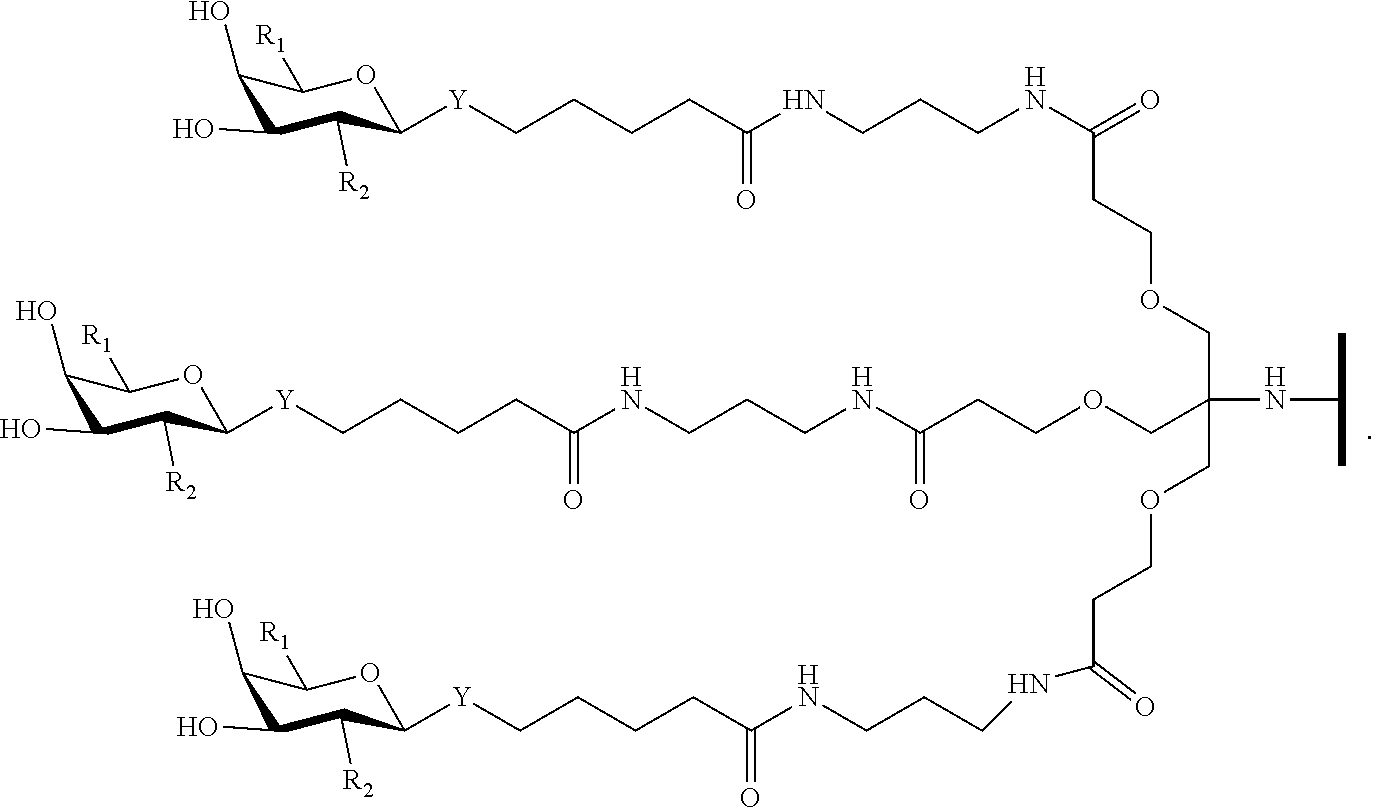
C1(O)C(O)C([R2])C([Y]CCCCC(=O)NCCCNC(=O)CCOCC(NC(C)C)(COCCC(NCCCNC(=O)CCCC[Y]C2C([R2])C(O)C(O)C([R1])O2)=O)COCCC(NCCCNC(=O)CCCC[Y]C2C([R2])C(O)C(O)C([R1])O2)=O)OC1[R1]
